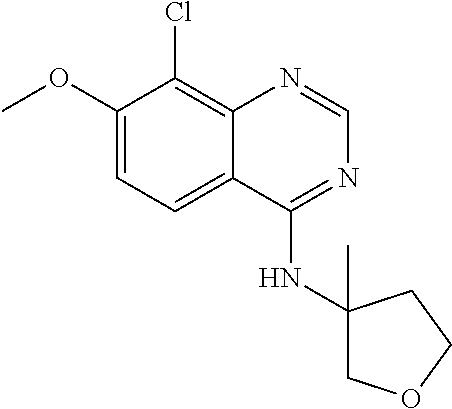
C1(OC)=CC=C2C(=C1Cl)N=CN=C2NC1(C)COCC1
